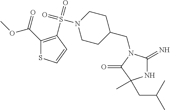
C1(CN2C(=N)NC(C)(CC(C)C)C2=O)CCN(S(=O)(=O)C2=C(C(=O)OC)SC=C2)CC1
